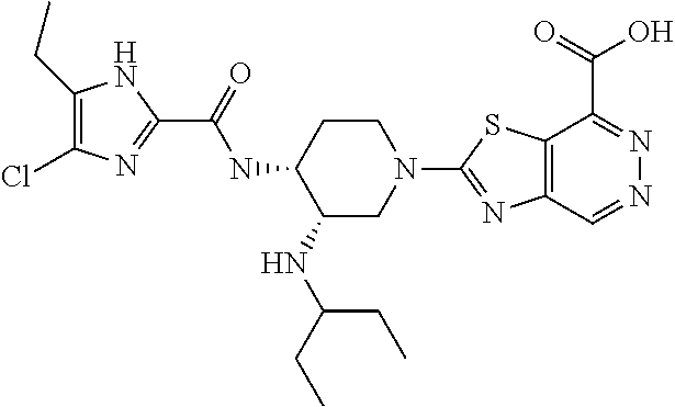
C1(CC)=C(Cl)N=C(C(=O)NC2C(NC(CC)CC)CN(C3=NC4=C(S3)C(C(=O)O)=NN=C4)CC2)N1
